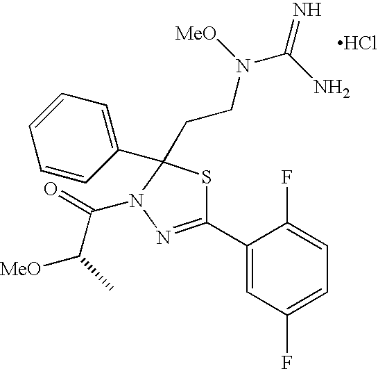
C1(C2=NN(C(=O)C(C)[MeO])C(CCN(C(=N)N)[MeO])(C3=CC=CC=C3)S2)=CC(F)=CC=C1F.Cl
